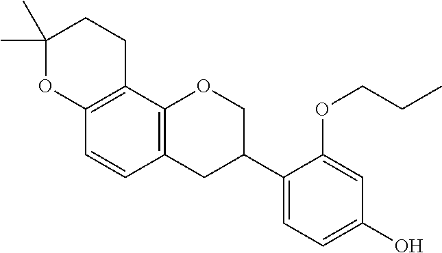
C1(C)(C)OC2=C(CC1)C1=C(C=C2)CC(C2=CC=C(O)C=C2OCCC)CO1
